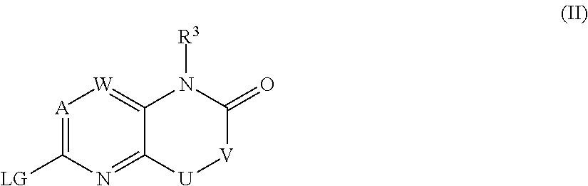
[LG]C1=[A][W]=C2C(=N1)[U][V]C(=O)N2[R3]
